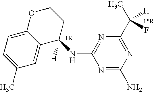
C1(C)=CC=C2C(=C1)C([H])(NC1=NC(C(C)([H])F)=NC(N)=N1)CCO2
